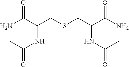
NC(C(CSCC(C(N)=O)NC(=O)C)NC(C)=O)=O
